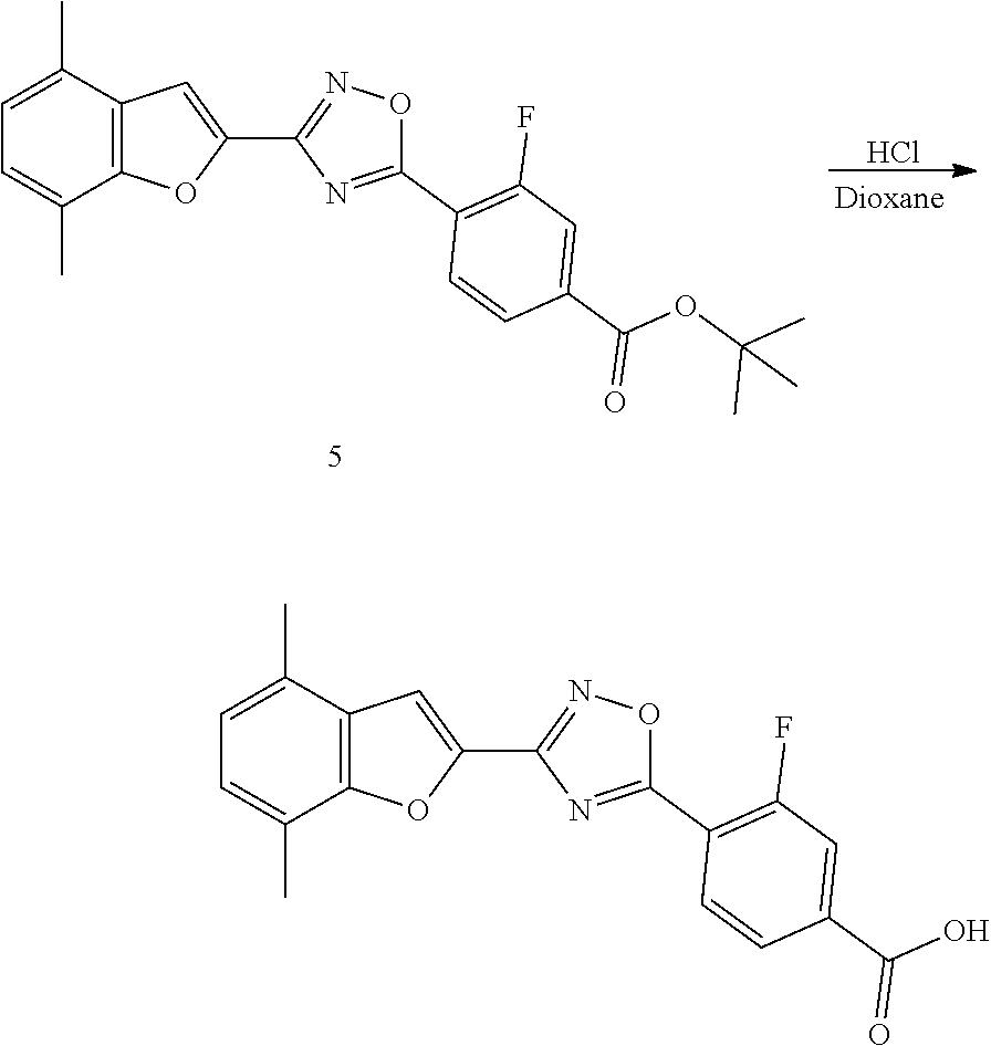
C1=C(C)C2=C(C(C)=C1)OC(C1=NOC(C3=C(F)C=C(C(O)=O)C=C3)=N1)=C2.Cl.C1=C(C)C2=C(C(C)=C1)OC(C1=NOC(C3=C(F)C=C(C(OC(C)(C)C)=O)C=C3)=N1)=C2
